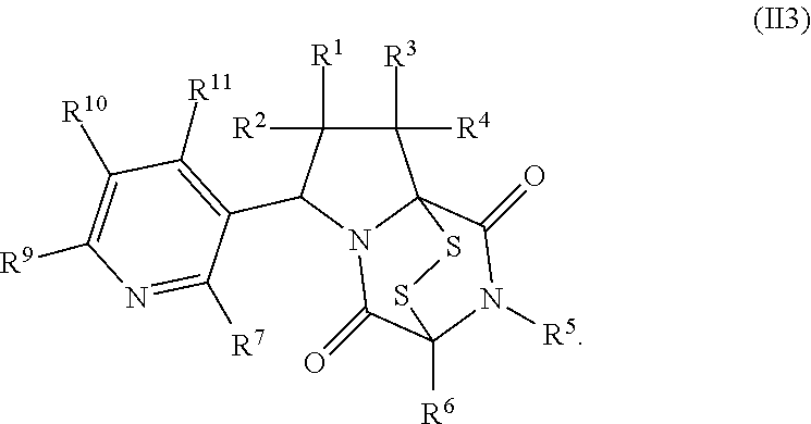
C1([R1])([R2])C(C2=C([R11])C([R10])=C([R9])N=C2[R7])N2C3(C1([R3])[R4])C(=O)N([R5])C([R6])(C2=O)SS3
